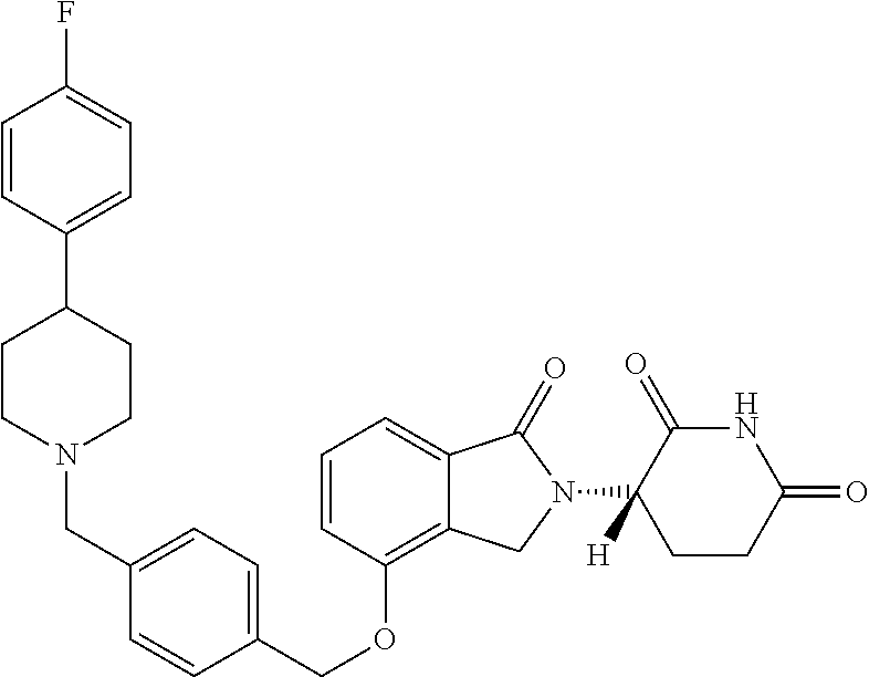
C(OC1=C2C(=CC=C1)C(=O)N(C1([H])C(=O)NC(=O)CC1)C2)C1=CC=C(CN2CCC(C3=CC=C(F)C=C3)CC2)C=C1
